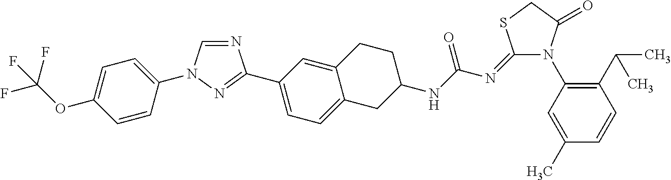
C1=CC(N2C=NC(C3=CC=C4C(=C3)CCC(NC(N=C3N(C5=C(C(C)C)C=CC(C)=C5)C(=O)CS3)=O)C4)=N2)=CC=C1OC(F)(F)F
